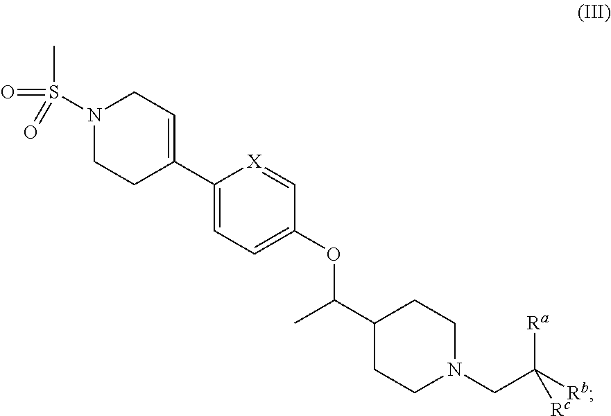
N1(S(C)(=O)=O)CCC(C2=CC=C(OC(C)C3CCN(CC([Rb])([Ra])[Rc])CC3)C=[X]2)=CC1
